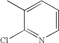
ClC1=NC=CC=C1C
